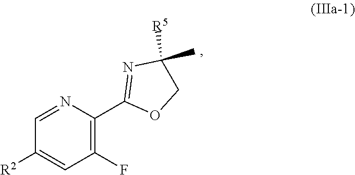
C1(C)([R5])COC(C2=C(F)C=C([R2])C=N2)=N1
